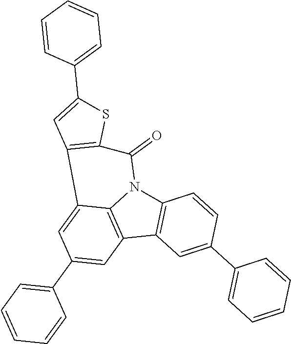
C12=C(C3=C4N1C(=O)C1=C(C4=CC(C4=CC=CC=C4)=C3)C=C(C3=CC=CC=C3)S1)C=C(C1=CC=CC=C1)C=C2
